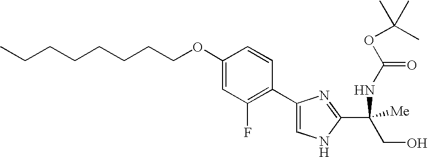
C(CCCCCCOC1=CC(F)=C(C2=CNC(C(CO)(NC(=O)OC(C)(C)C)[Me])=N2)C=C1)C
